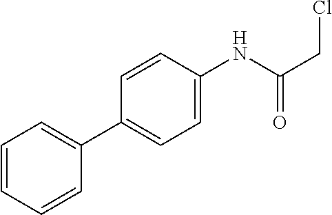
C1=CC=CC(C2=CC=C(NC(CCl)=O)C=C2)=C1
